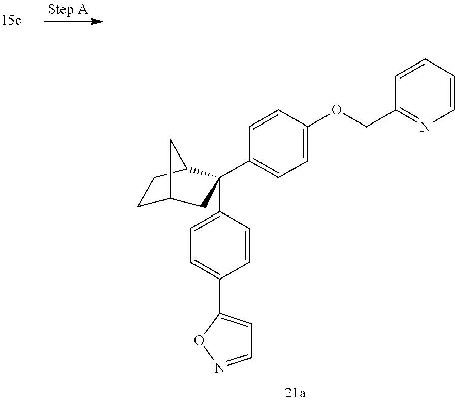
C1=CC(OCC2=NC=CC=C2)=CC=C1C1(C2=CC=C(C3=CC=NO3)C=C2)CC2CCC1C2
